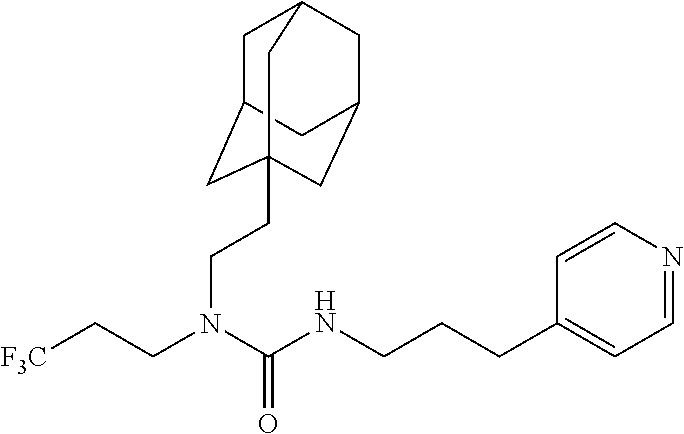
C1=NC=CC(CCCNC(N(CC[F3C])CCC23CC4CC(CC(C2)C4)C3)=O)=C1
